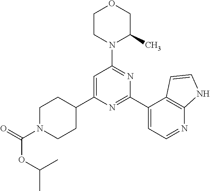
C1N(C(=O)OC(C)C)CCC(C2=CC(N3C(C)COCC3)=NC(C3=CC=NC4=C3C=CN4)=N2)C1
